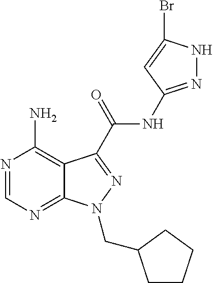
N1=CN=C2C(=C1N)C(C(=O)NC1=NNC(Br)=C1)=NN2CC1CCCC1
